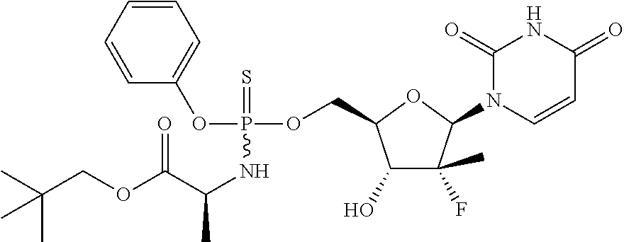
C1(=O)N(C2C(C)(F)C(O)C(COP(OC3=CC=CC=C3)(=S)NC(C)C(OCC(C)(C)C)=O)O2)C=CC(=O)N1
